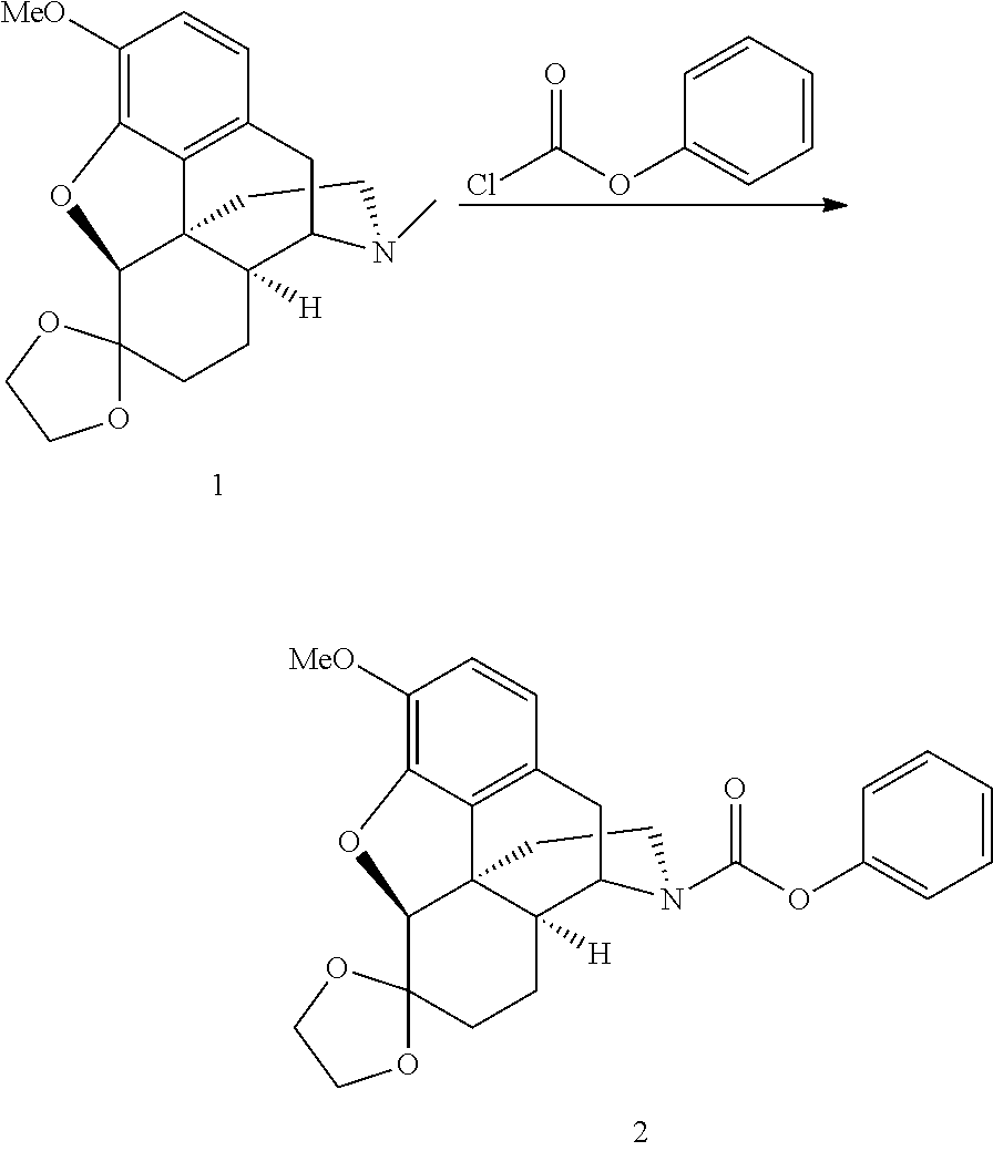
C1([MeO])=C2C3=C(C=C1)CC1C4([H])C3(C(C3(CC4)OCCO3)O2)CCN1C(OC1=CC=CC=C1)=O.C1([MeO])=C2C3=C(C=C1)CC1C4([H])C3(C(C3(CC4)OCCO3)O2)CCN1C.ClC(OC1=CC=CC=C1)=O
